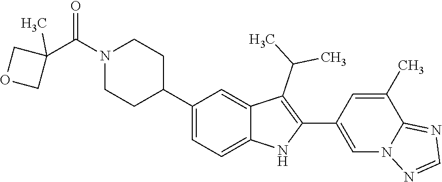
C1N(C(=O)C2(C)COC2)CCC(C2=CC=C3C(=C2)C(C(C)C)=C(C2=CN4C(=NC=N4)C(C)=C2)N3)C1
